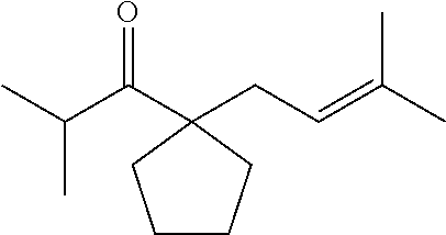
O=C(C1(CC=C(C)C)CCCC1)C(C)C
